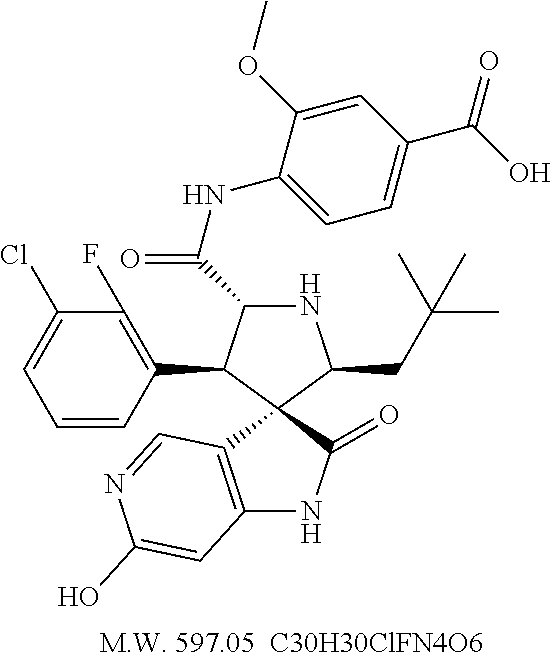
C12=C(C=NC(O)=C1)C1(C(=O)N2)C(CC(C)(C)C)NC(C(NC2=CC=C(C(O)=O)C=C2OC)=O)C1C1=C(F)C(Cl)=CC=C1
